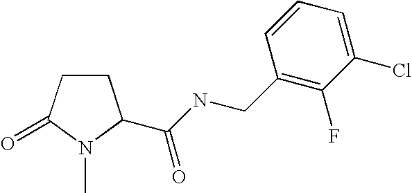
C1CC(=O)N(C)C1C(NCC1=C(F)C(Cl)=CC=C1)=O
